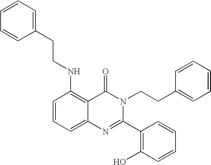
C1=CC=C2C(=C1NCCC1=CC=CC=C1)C(=O)N(CCC1=CC=CC=C1)C(C1=C(O)C=CC=C1)=N2
